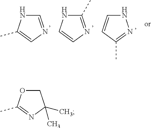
C1OC(C)=NC1(C)C.C1=NC=C(C)N1.C1(C)=NC=CN1.N1C=CC(C)=N1
